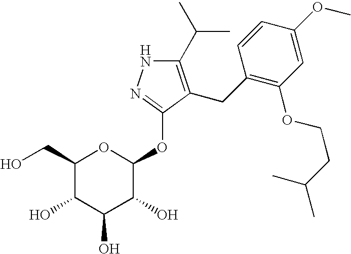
C1(C(C)C)=C(CC2=C(OCCC(C)C)C=C(OC)C=C2)C(OC2OC(CO)C(O)C(O)C2O)=NN1
